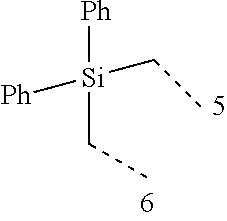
[Si](CC)([Ph])([Ph])CC
